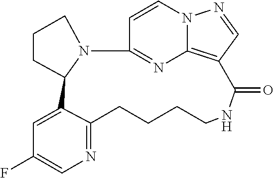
C1=CN2C3=C(C=N2)C(=O)NCCCCC2=NC=C(F)C=C2C2CCCN2C1=N3
